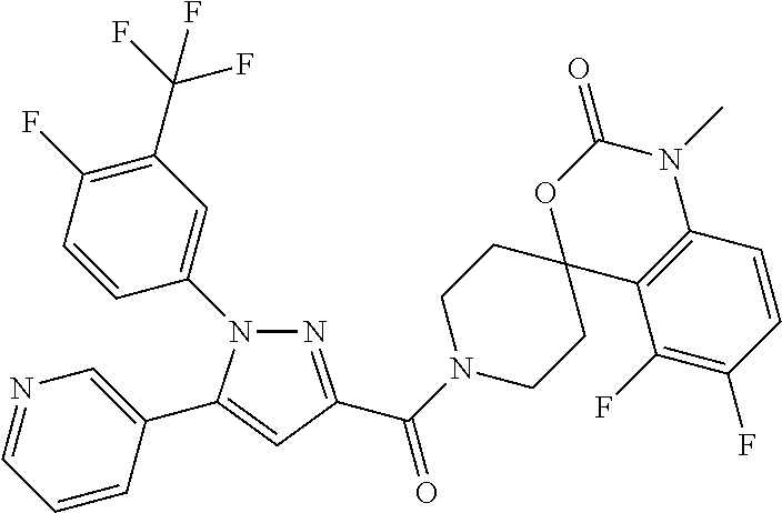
N1(C2=CC(C(F)(F)F)=C(F)C=C2)N=C(C(N2CCC3(CC2)C2=C(N(C)C(=O)O3)C=CC(F)=C2F)=O)C=C1C1=CN=CC=C1
